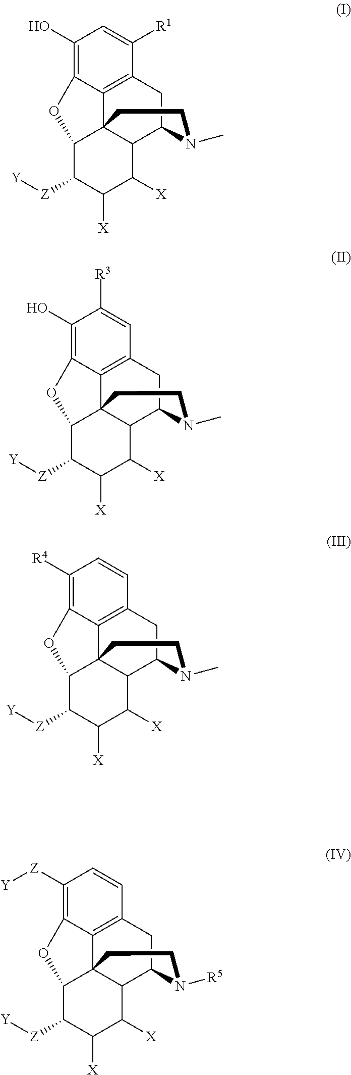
OC1=C2C3=C(C([R1])=C1)CC1C4C3(C(C([Z][Y])C([X])C4[X])O2)CCN1C.OC1=C2C3=C(C=C1[R3])CC1C4C3(C(C([Z][Y])C([X])C4[X])O2)CCN1C.[R4]C1=C2C3=C(C=C1)CC1C4C3(C(C([Z][Y])C([X])C4[X])O2)CCN1C.[Z](C1=C2C3=C(C=C1)CC1C4C3(C(C([Z][Y])C([X])C4[X])O2)CCN1[R5])[Y]
